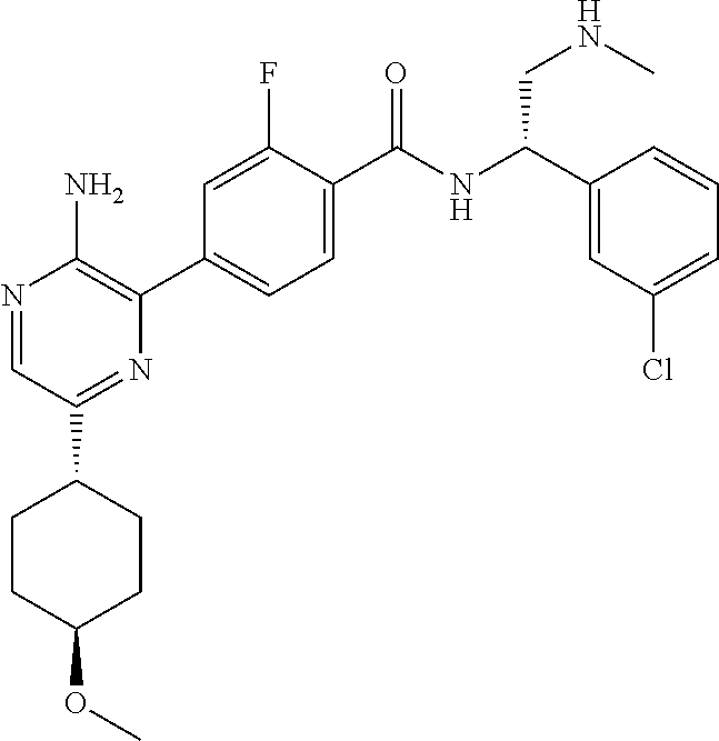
N1=CC(C2CCC(OC)CC2)=NC(C2=CC=C(C(NC(C3=CC(Cl)=CC=C3)CNC)=O)C(F)=C2)=C1N
